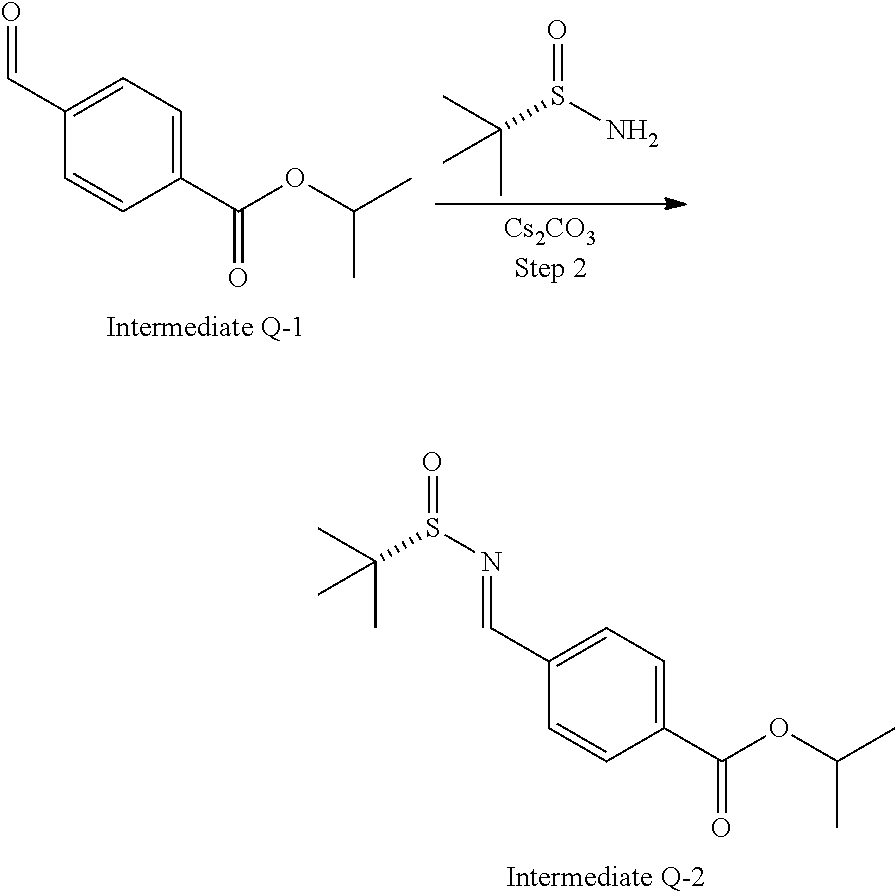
C1(C=NS(C(C)(C)C)=O)=CC=C(C(OC(C)C)=O)C=C1.NS(C(C)(C)C)=O.C1(C=O)=CC=C(C(OC(C)C)=O)C=C1
